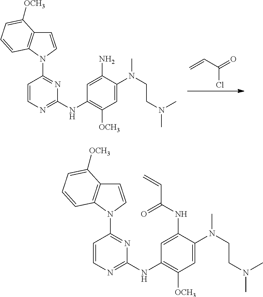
C1=CN=C(NC2=C([OCH3])C=C(N(CCN(C)C)C)C(N)=C2)N=C1N1C=CC2=C1C=CC=C2[OCH3].C=CC(=O)Cl.C1=CN=C(NC2=C([OCH3])C=C(N(CCN(C)C)C)C(NC(=O)C=C)=C2)N=C1N1C=CC2=C1C=CC=C2[OCH3]
